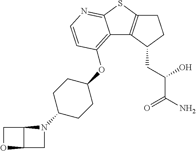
C12=C(C(CC(C(N)=O)O)CC1)C1=C(OC3CCC(N4C5C(C4)OC5)CC3)C=CN=C1S2
